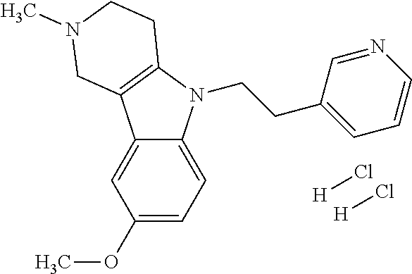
C12=CC(OC)=CC=C1N(CCC1=CC=CN=C1)C1=C2CN(C)CC1.[H]Cl.[H]Cl
